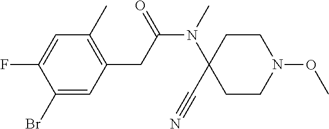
C1(Br)=CC(CC(N(C2(C#N)CCN(OC)CC2)C)=O)=C(C)C=C1F
